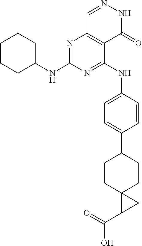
N1=C(NC2CCCCC2)N=C(NC2=CC=C(C3CCC4(CC3)C(C(O)=O)C4)C=C2)C2=C1C=NNC2=O
